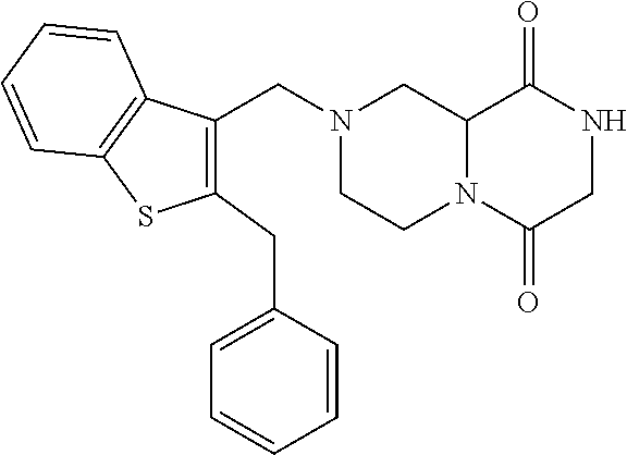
C12N(C(=O)CNC1=O)CCN(CC1=C(CC3=CC=CC=C3)SC3=C1C=CC=C3)C2
